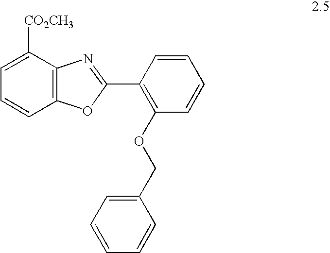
C1=CC2=C(C([CO2CH3])=C1)N=C(C1=C(OCC3=CC=CC=C3)C=CC=C1)O2
